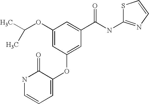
C(C)(OC1=CC(OC2=CC=CNC2=O)=CC(C(NC2=NC=CS2)=O)=C1)C
